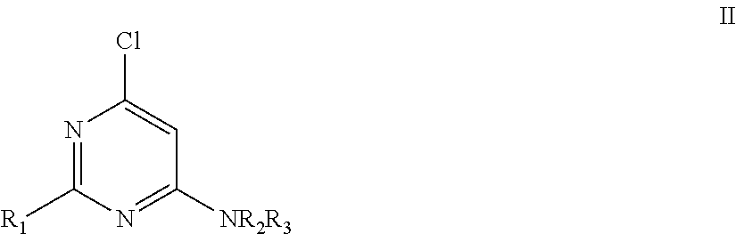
N1=C([R1])N=C([NR2R3])C=C1Cl
